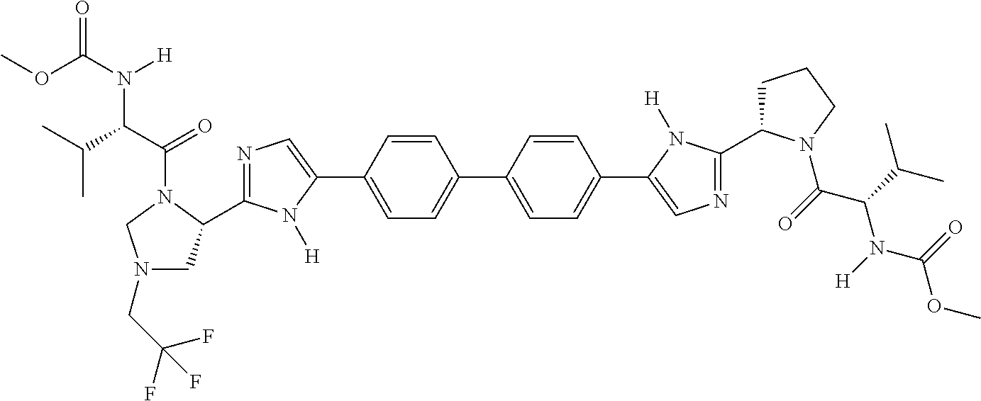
N1=C(C2CN(CC(F)(F)F)CN2C(C(C(C)C)N(C(OC)=O)[H])=O)N([H])C(C2=CC=C(C3=CC=C(C4=CN=C(C5CCCN5C(=O)C(C(C)C)N(C(OC)=O)[H])N4[H])C=C3)C=C2)=C1
